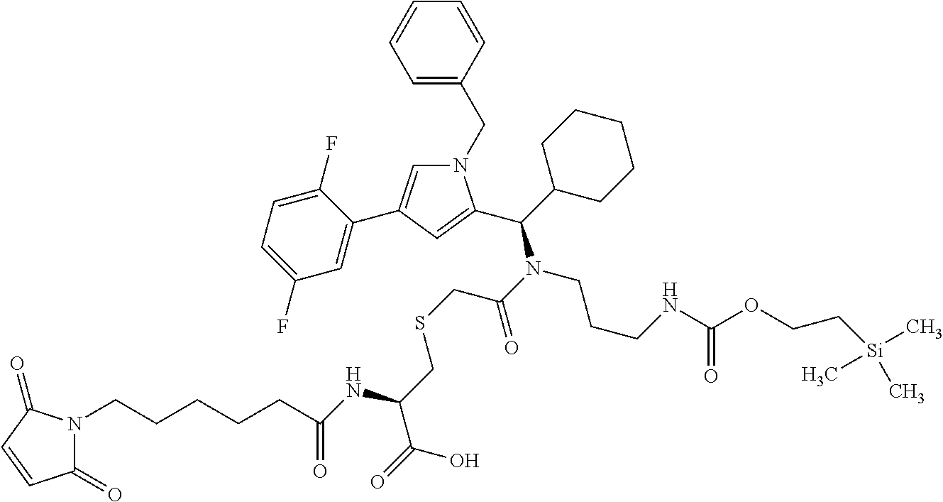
N1(CC2=CC=CC=C2)C=C(C2=CC(F)=CC=C2F)C=C1C(C1CCCCC1)N(CCCNC(OCC[Si](C)(C)C)=O)C(CSCC(C(=O)O)NC(=O)CCCCCN1C(=O)C=CC1=O)=O
